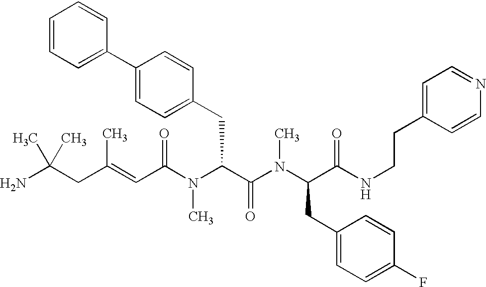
C(C(N(C(C(N(C(C(NCCC1=CC=NC=C1)=O)CC1=CC=C(F)C=C1)C)=O)CC1=CC=C(C2=CC=CC=C2)C=C1)C)=O)=C(CC(N)(C)C)C
